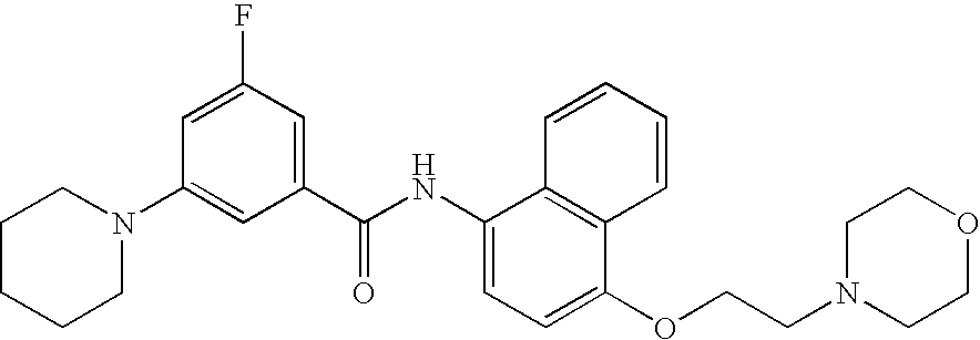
C1CCCN(C2=CC(C(NC3=CC=C(OCCN4CCOCC4)C4=C3C=CC=C4)=O)=CC(F)=C2)C1
